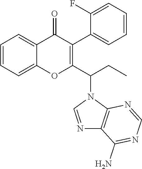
C1=CC=C2C(=C1)OC(C(N1C3=C(N=C1)C(N)=NC=N3)CC)=C(C1=CC=CC=C1F)C2=O
